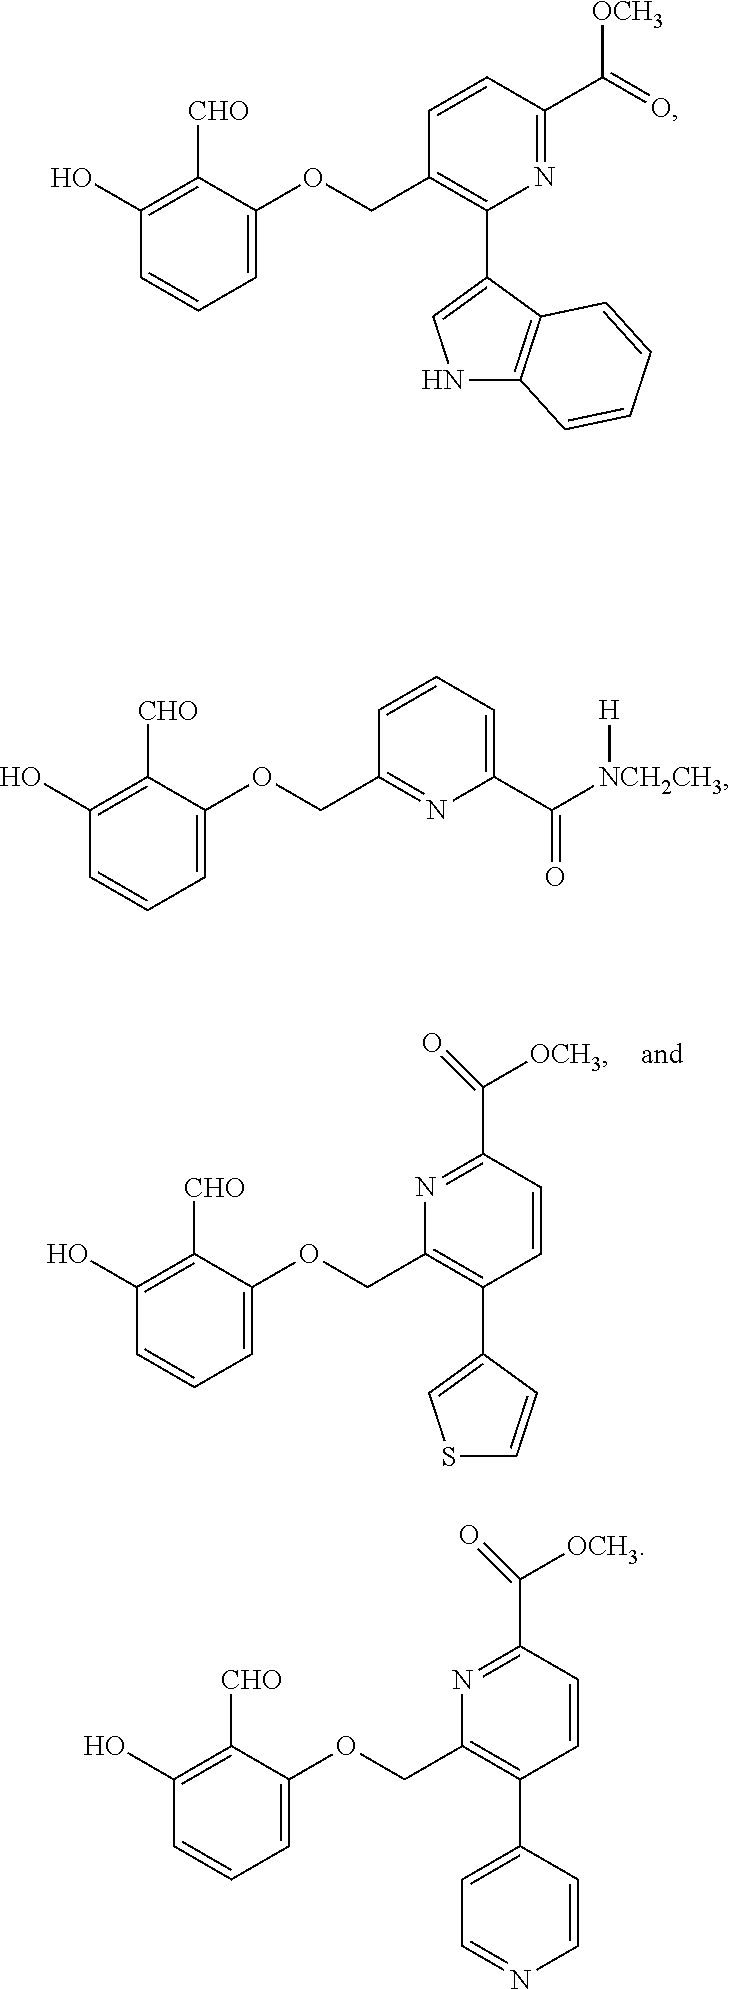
C1(OCC2=C(C3=CSC=C3)C=CC(C(=O)[OCH3])=N2)=CC=CC(O)=C1[CHO].C1(OCC2=C(C3=CNC4=C3C=CC=C4)N=C(C(=O)[OCH3])C=C2)=CC=CC(O)=C1[CHO].C1(OCC2=NC(C([NCH2CH3][H])=O)=CC=C2)=CC=CC(O)=C1[CHO].C1(OCC2=C(C3=CC=NC=C3)C=CC(C(=O)[OCH3])=N2)=CC=CC(O)=C1[CHO]
